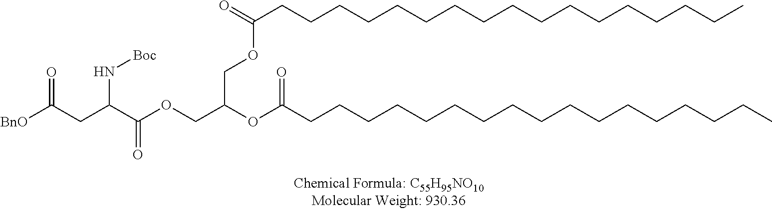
[BnO]C(CC(C(OCC(OC(CCCCCCCCCCCCCCCCC)=O)COC(CCCCCCCCCCCCCCCCC)=O)=O)N[Boc])=O
